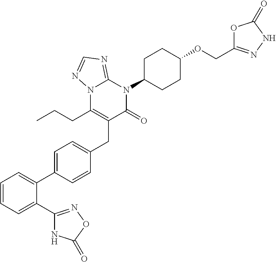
C1=CC=C(C2=NOC(=O)N2)C(C2=CC=C(CC3=C(CCC)N4C(=NC=N4)N(C4CCC(OCC5=NNC(=O)O5)CC4)C3=O)C=C2)=C1
